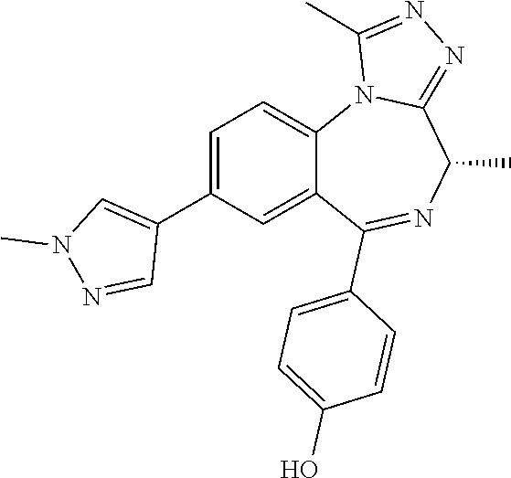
C1=C(C2=CN(C)N=C2)C=C2C(=C1)N1C(=NN=C1C)C(C)N=C2C1=CC=C(O)C=C1
